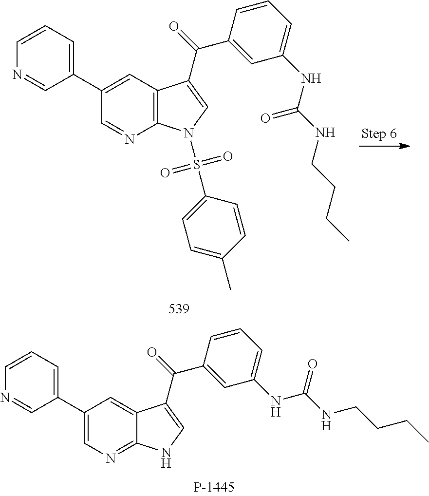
C12=C(C=C(C3=CC=CN=C3)C=N1)C(C(=O)C1=CC(NC(NCCCC)=O)=CC=C1)=CN2S(C1=CC=C(C)C=C1)(=O)=O.C12=NC=C(C3=CC=CN=C3)C=C1C(C(=O)C1=CC(NC(NCCCC)=O)=CC=C1)=CN2
